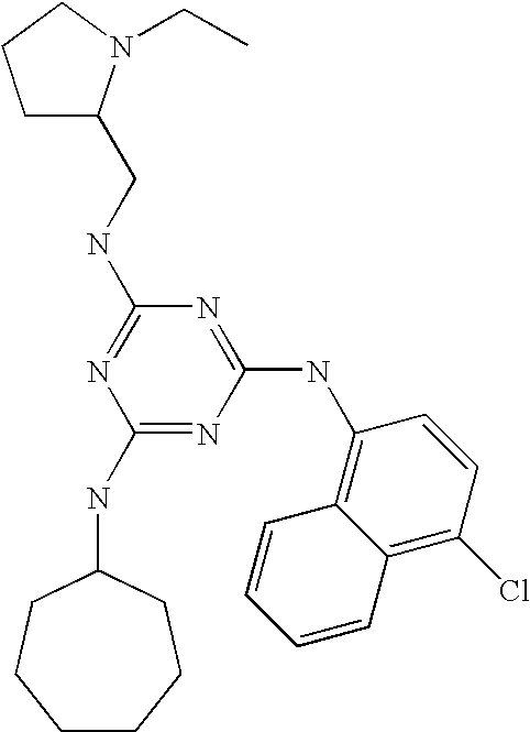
C1(NC2CCCCCC2)=NC(NC2=C3C(=C(Cl)C=C2)C=CC=C3)=NC(NCC2CCCN2CC)=N1
